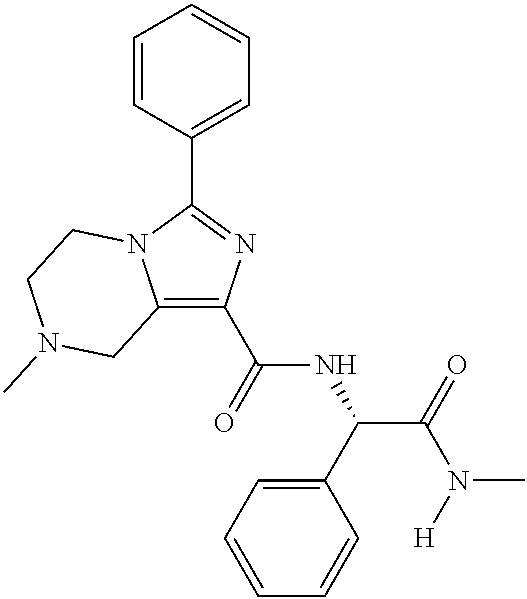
C12=C(C(=O)NC(C(=O)N([H])C)C3=CC=CC=C3)N=C(C3=CC=CC=C3)N1CCN(C)C2
